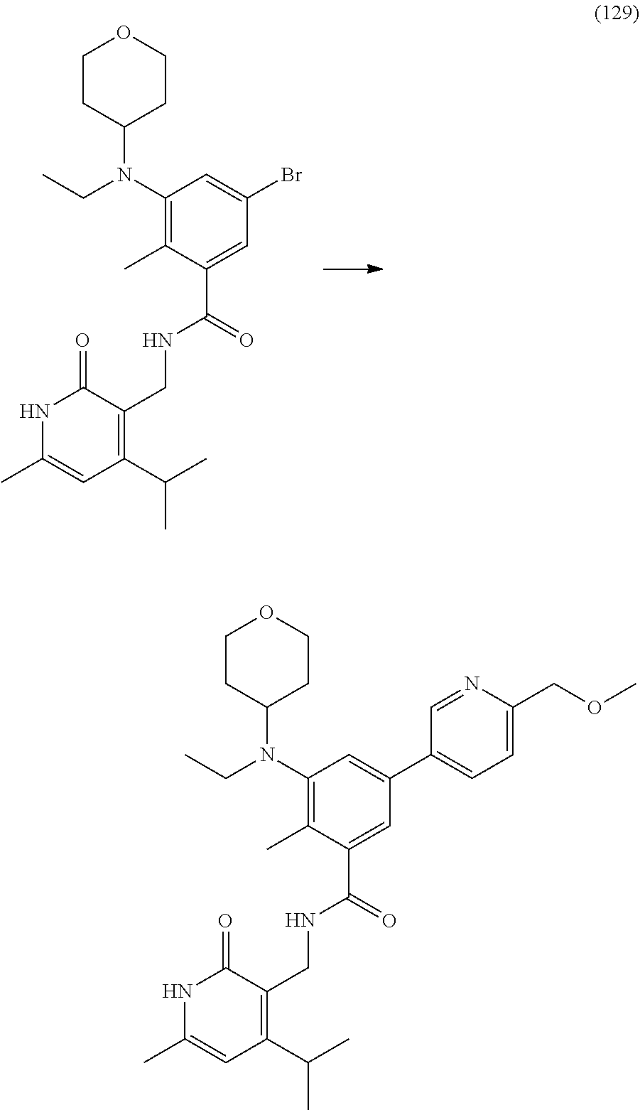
C1CC(N(C2=C(C)C(C(NCC3=C(C(C)C)C=C(C)NC3=O)=O)=CC(Br)=C2)CC)CCO1.C1CC(N(C2=C(C)C(C(NCC3=C(C(C)C)C=C(C)NC3=O)=O)=CC(C3=CC=C(COC)N=C3)=C2)CC)CCO1
